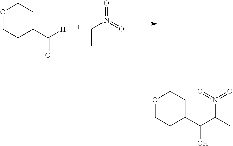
C1CC(C([H])=O)CCO1.CCN(=O)=O.C1CC(C(C(C)N(=O)=O)O)CCO1
